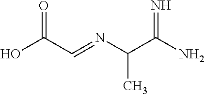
N(C(C(N)=N)C)=CC(O)=O
